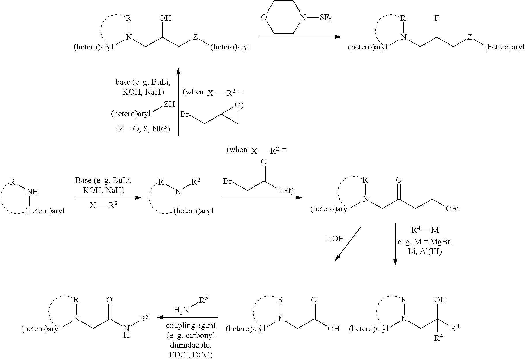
[(hetero)aryl]N(CC(C[Z][(hetero)aryl])F)[R].[(hetero)aryl]N(CC(C[Z][(hetero)aryl])O)[R].C1COCCN1[SF3].[R4][M].[LiOH].[(hetero)aryl]N(CC(CC[OEt])=O)[R].[(hetero)aryl]N[R].[(hetero)aryl]N([R])[R2].[X][R2].[X][R2].C1[O)]C1CBr.[(hetero)aryl][ZH].[X][R2].BrCC([OEt)])=O.[(hetero)aryl]N(CC([R4])(O)[R4])[R].[(hetero)aryl]N(CC(O)=O)[R].[(hetero)aryl]N(CC(N[R5])=O)[R].N[R5]
